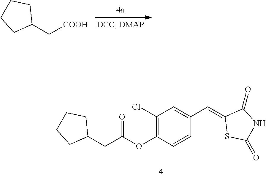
C([COOH])C1CCCC1.C1(Cl)=C(OC(CC2CCCC2)=O)C=CC(C=C2SC(=O)NC2=O)=C1
